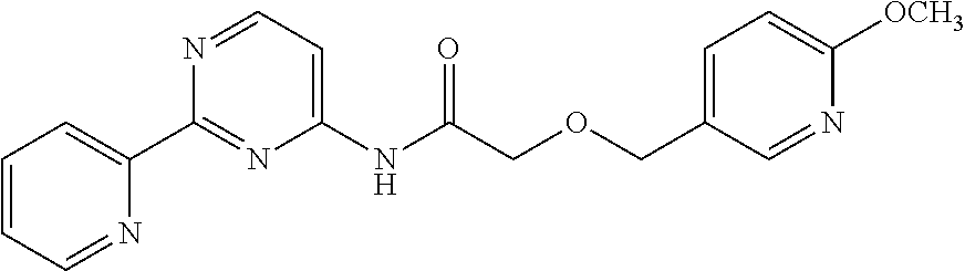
C1=CC=NC(C2=NC(NC(COCC3=CC=C([OCH3])N=C3)=O)=CC=N2)=C1
